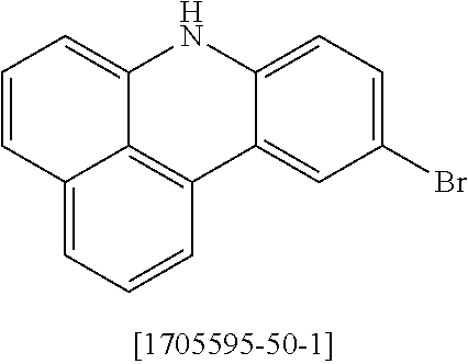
C1=CC2=CC=CC3=C2C(=C1)NC1=CC=C(Br)C=C31
